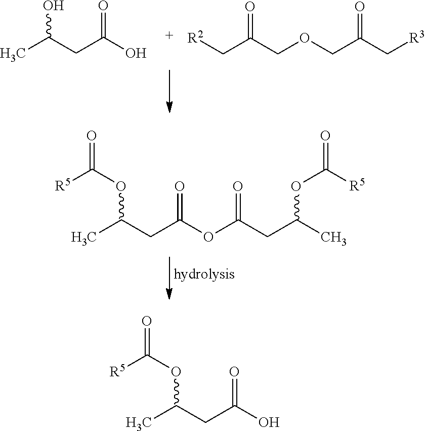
CC(CC(O)=O)O.C(C(COCC(C[R3])=O)=O)[R2].[R5]C(OC(CC(OC(CC(C)OC(=O)[R5])=O)=O)C)=O.[R5]C(OC(CC(O)=O)C)=O
